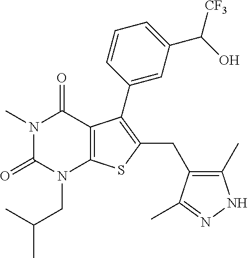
N1(C)C(=O)N(CC(C)C)C2=C(C1=O)C(C1=CC(C(O)[CF3])=CC=C1)=C(CC1=C(C)NN=C1C)S2
